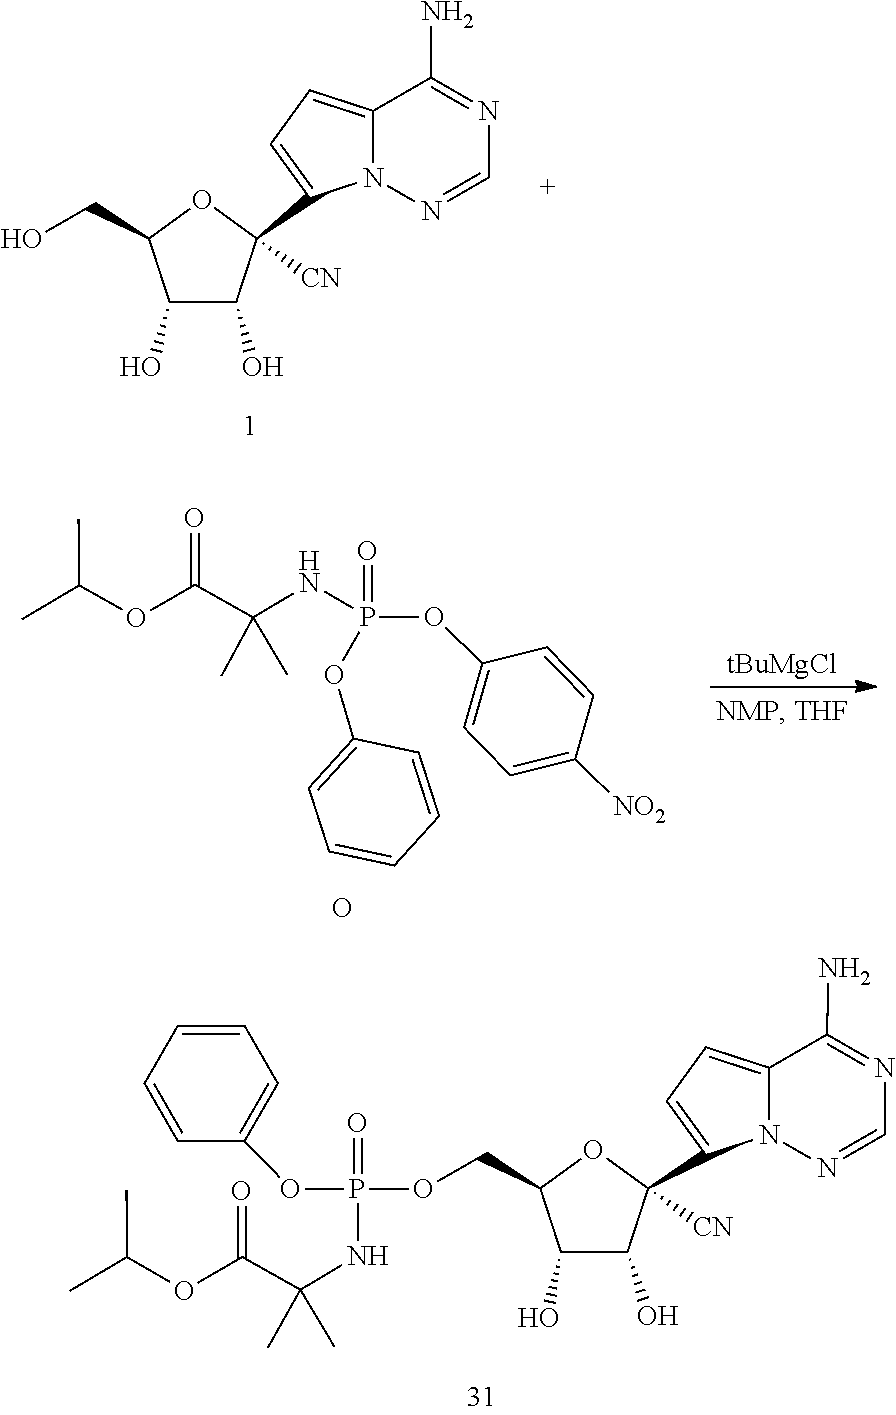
C1=NN2C(=CC=C2C2([CN])C(O)C(O)C(CO)O2)C(N)=N1.C1(OP(=O)(OC2=CC=CC=C2)NC(C)(C)C(OC(C)C)=O)=CC=C([NO2])C=C1.O.[tBuMgCl].C1=NN2C(=CC=C2C2([CN])OC(COP(OC3=CC=CC=C3)(=O)NC(C)(C)C(OC(C)C)=O)C(O)C2O)C(N)=N1
